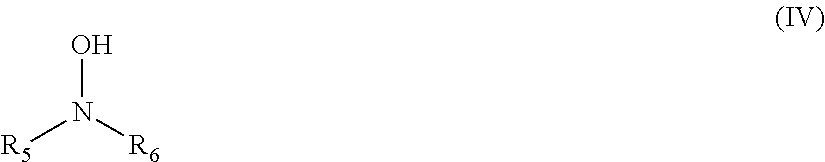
ON([R5])[R6]
